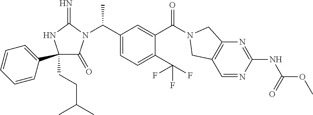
C1(CCC(C)C)(C2=CC=CC=C2)C(=O)N(C(C2=CC=C(C(F)(F)F)C(C(=O)N3CC4=C(C=NC(NC(OC)=O)=N4)C3)=C2)C)C(=N)N1
